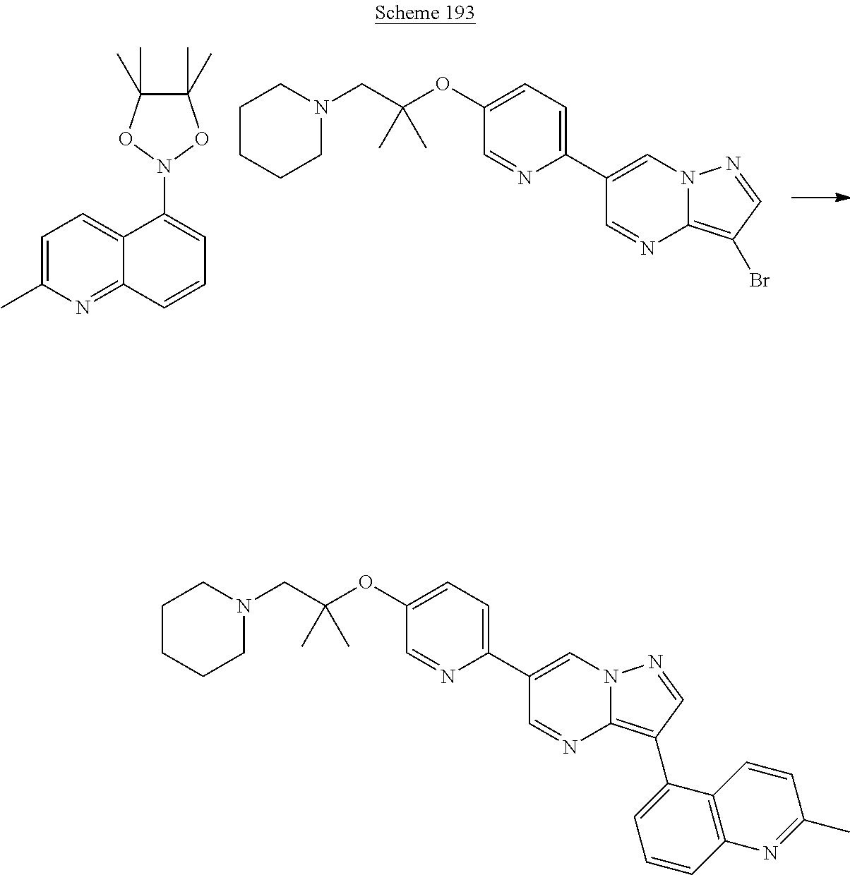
C12=C(Br)C=NN1C=C(C1=CC=C(OC(CN3CCCCC3)(C)C)C=N1)C=N2.C1=C(C)N=C2C(=C1)C(N1OC(C)(C)C(C)(C)O1)=CC=C2.C12=C(C3=CC=CC4=C3C=CC(C)=N4)C=NN1C=C(C1=CC=C(OC(CN3CCCCC3)(C)C)C=N1)C=N2
